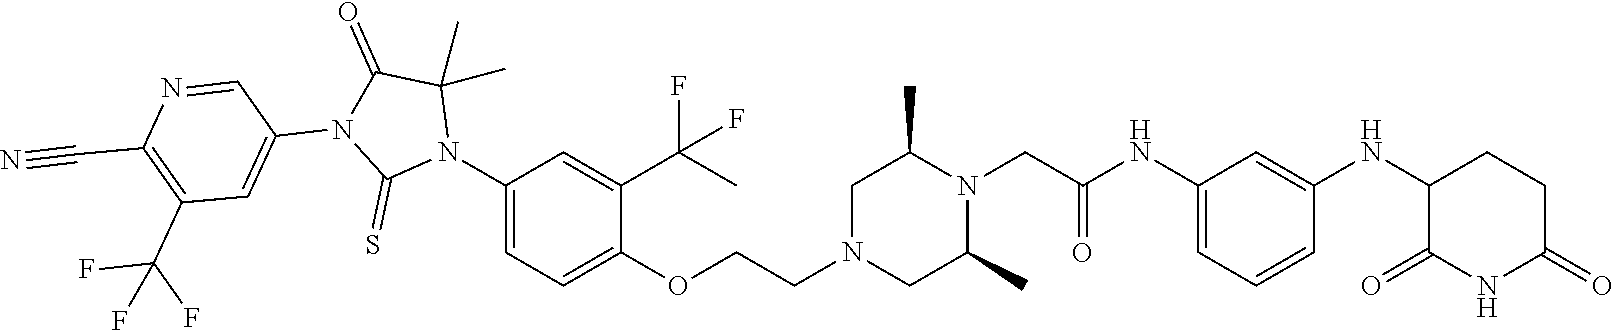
C1=C(NC(CN2C(C)CN(CCOC3=CC=C(N4C(C)(C)C(=O)N(C5=CC(C(F)(F)F)=C(C#N)N=C5)C4=S)C=C3C(C)(F)F)CC2C)=O)C=C(NC2C(=O)NC(=O)CC2)C=C1
